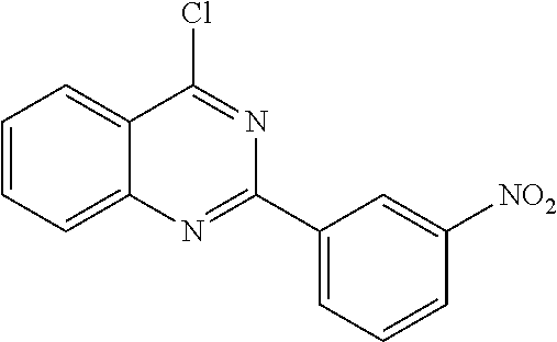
C1=CC=C2C(=C1)C(Cl)=NC(C1=CC=CC([NO2])=C1)=N2
